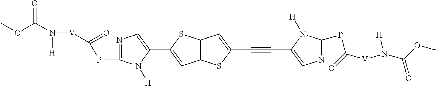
C1(C2=CC3=C(S2)C=C(C#CC2=CN=C(PC([V]N(C(OC)=O)[H])=O)N2[H])S3)=CN=C(PC(=O)[V]N(C(OC)=O)[H])N1[H]
